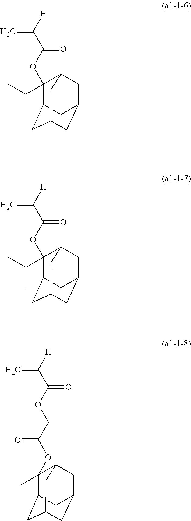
C12CC3CC(CC(C3)C1(OC(C([H])=C)=O)C(C)C)C2.C12CC3CC(CC(C3)C1(OC(C([H])=C)=O)CC)C2.C(COC(C([H])=C)=O)(OC1(C)C2CC3CC(CC1C3)C2)=O
